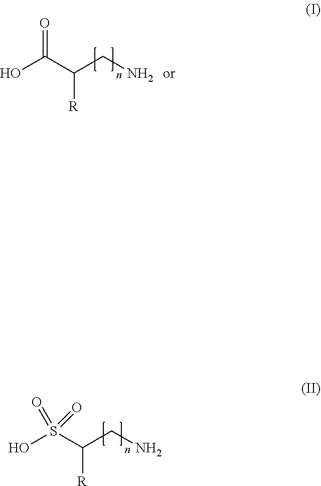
OC(C([R])CN)=O.OS(C([R])CN)(=O)=O
